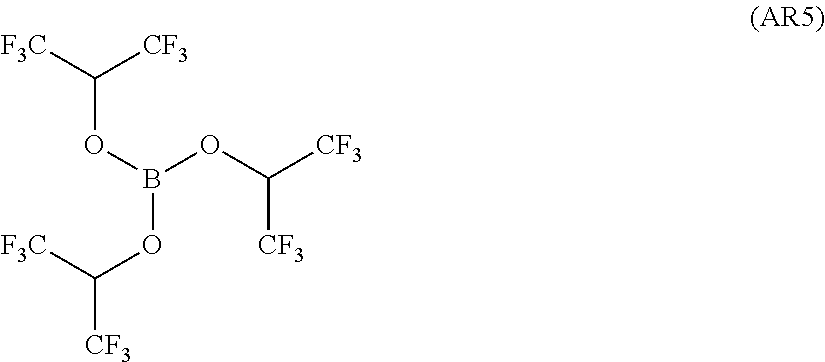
[F3C]C([CF3])OB(OC([CF3])[CF3])OC([F3C])[CF3]
